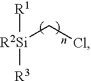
C(Cl)[R2Si]([R1])[R3]
